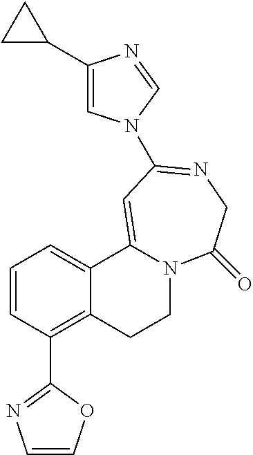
C1=CC(C2=NC=CO2)=C2C(=C1)C1=CC(N3C=C(C4CC4)N=C3)=NCC(=O)N1CC2
